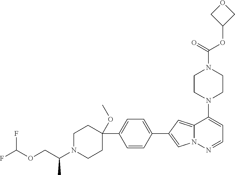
N1(C2=CC=NN3C2=CC(C2=CC=C(C4(OC)CCN(C(COC(F)F)C)CC4)C=C2)=C3)CCN(C(OC2COC2)=O)CC1
